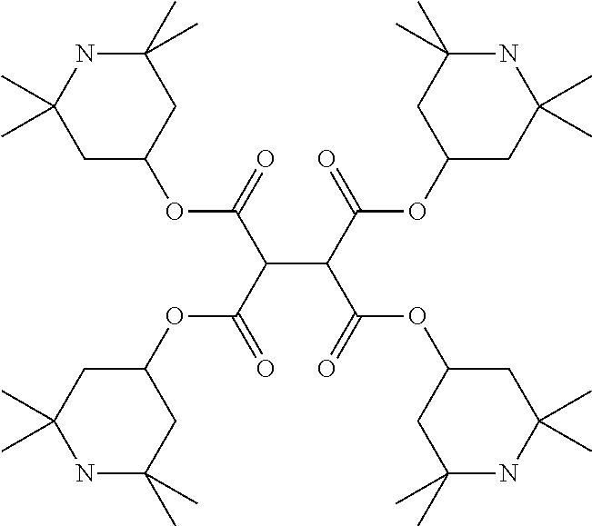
C(C(=O)OC1CC(C)(C)NC(C)(C)C1)(C(=O)OC1CC(C)(C)NC(C)(C)C1)C(C(=O)OC1CC(C)(C)NC(C)(C)C1)C(=O)OC1CC(C)(C)NC(C)(C)C1
